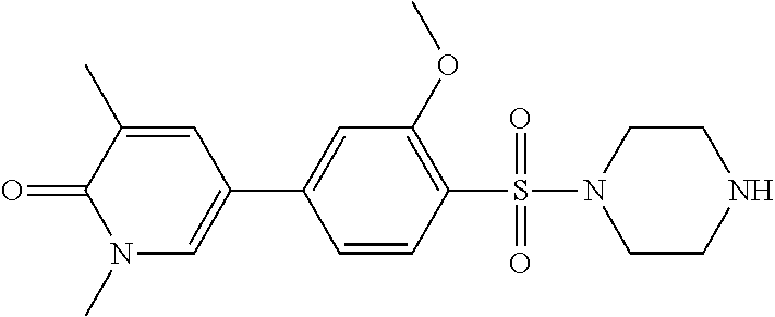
C1=CC(S(=O)(=O)N2CCNCC2)=C(OC)C=C1C1=CN(C)C(=O)C(C)=C1
